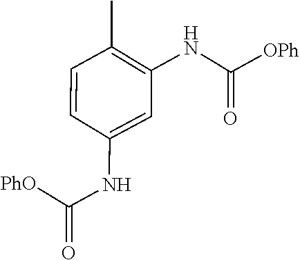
N(C([OPh])=O)C1=C(C)C=CC(NC([PhO])=O)=C1
